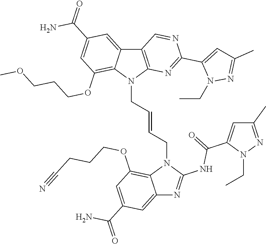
C12=C(N(CC=CCN3C4=C(OCCCC#N)C=C(C(=O)N)C=C4N=C3NC(C3=CC(C)=NN3CC)=O)C3=C(OCCCOC)C=C(C(=O)N)C=C13)N=C(C1=CC(C)=NN1CC)N=C2
